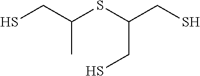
SCC(SC(CS)CS)C
